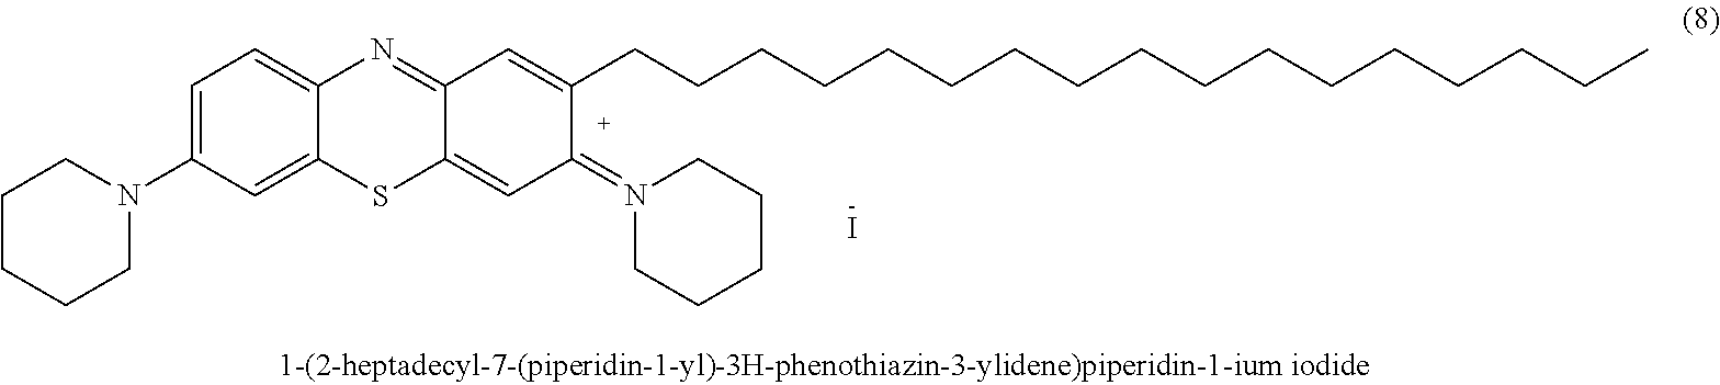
C1=C(N2CCCCC2)C=C2C(=C1)N=C1C(=CC(=N3CCCCC3)C(CCCCCCCCCCCCCCCCC)=C1)S2.I
